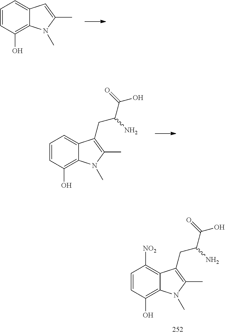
C12=CC=CC(O)=C1N(C)C(C)=C2.C12=CC=CC(O)=C1N(C)C(C)=C2CC(C(O)=O)N.C12=C([NO2])C=CC(O)=C1N(C)C(C)=C2CC(C(O)=O)N
